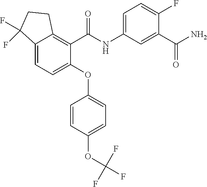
C1=CC(OC(F)(F)F)=CC=C1OC1=CC=C2C(=C1C(NC1=CC=C(F)C(C(=O)N)=C1)=O)CCC2(F)F
